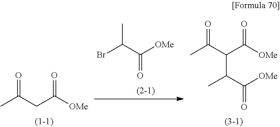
CC(CC([OMe])=O)=O.CC(=O)C(C([OMe])=O)C(C(=O)[OMe])C.C(=O)(C(Br)C)[OMe]
